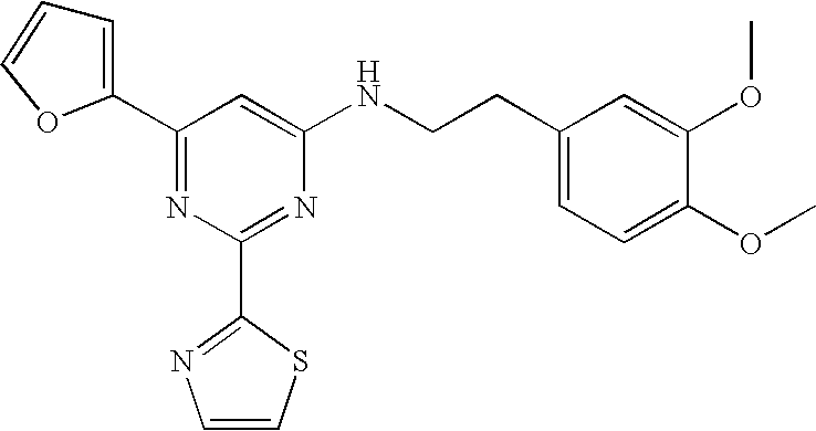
C1(C2=CC=CO2)=NC(C2=NC=CS2)=NC(NCCC2=CC=C(OC)C(OC)=C2)=C1
